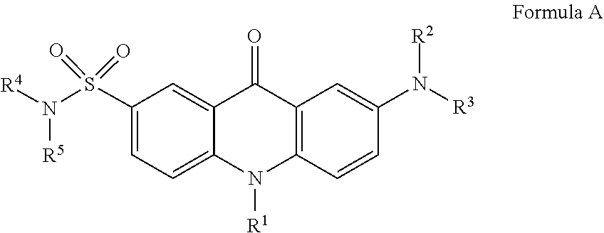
N1([R1])C2=C(C(=O)C3=CC(S(N([R5])[R4])(=O)=O)=CC=C13)C=C(N([R2])[R3])C=C2
